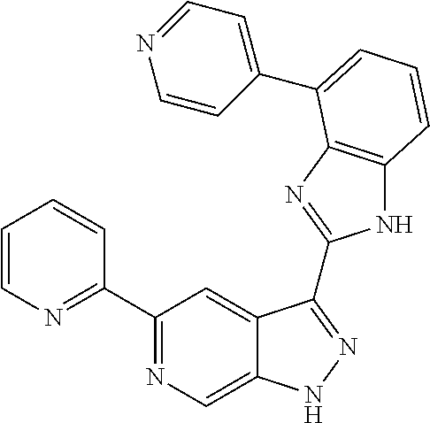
C1(C2=NC=C3C(=C2)C(C2=NC4=C(N2)C=CC=C4C2=CC=NC=C2)=NN3)=NC=CC=C1
